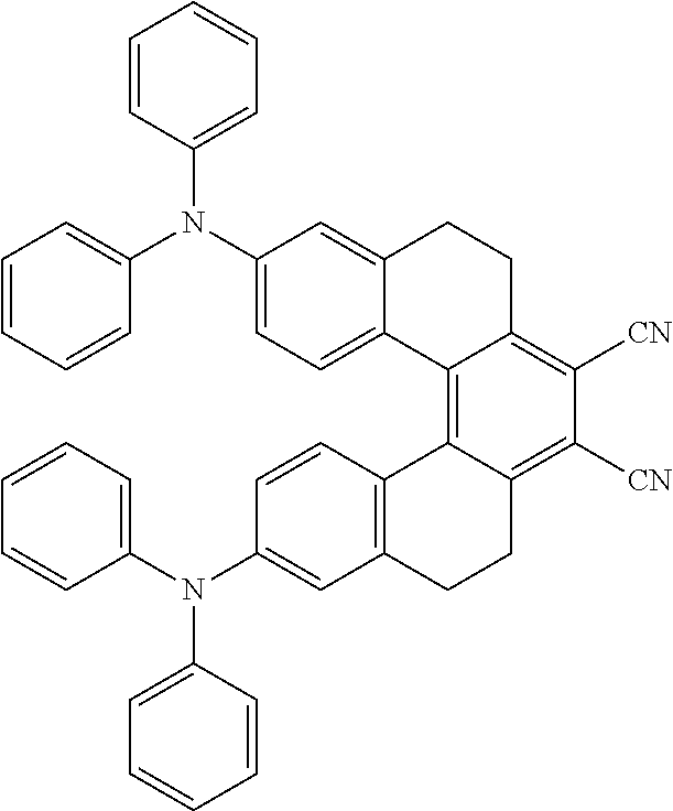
C1=C(N(C2=CC=CC=C2)C2=CC=CC=C2)C=C2C(=C1)C1=C3C(=C([CN])C([CN])=C1CC2)CCC1=C3C=CC(N(C2=CC=CC=C2)C2=CC=CC=C2)=C1
